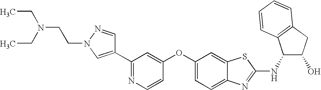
N1=C(C2=CN(CCN(CC)CC)N=C2)C=C(OC2=CC=C3C(=C2)SC(NC2C(O)CC4=C2C=CC=C4)=N3)C=C1
